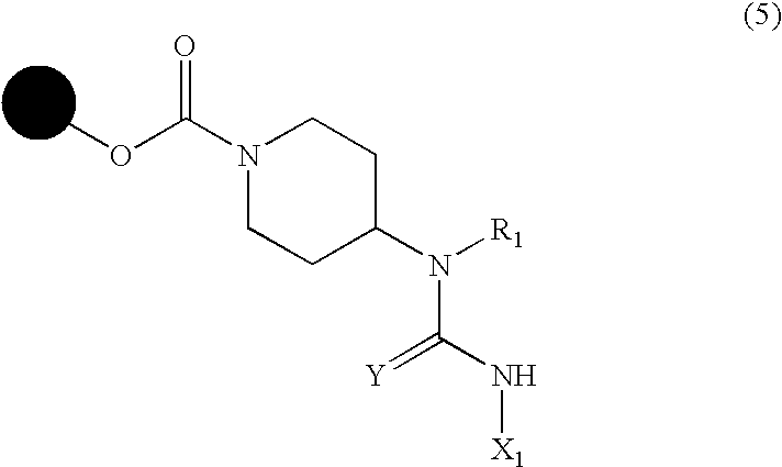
COC(N1CCC(N([R1])C(N[X1])=[Y])CC1)=O
